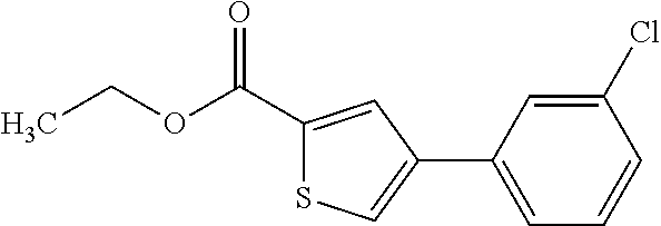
CCOC(C1=CC(C2=CC=CC(Cl)=C2)=CS1)=O
